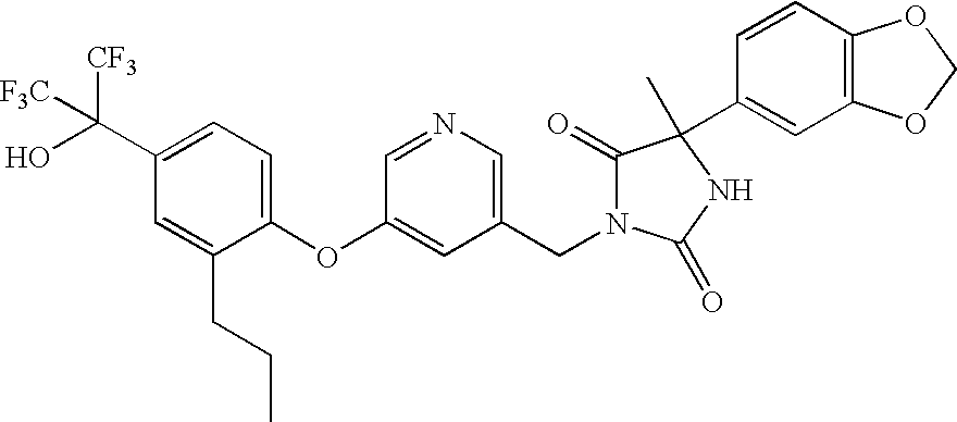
C1(OC2=CC(CN3C(=O)C(C4=CC5=C(C=C4)OCO5)(C)NC3=O)=CN=C2)=CC=C(C(O)([CF3])[F3C])C=C1CCC
